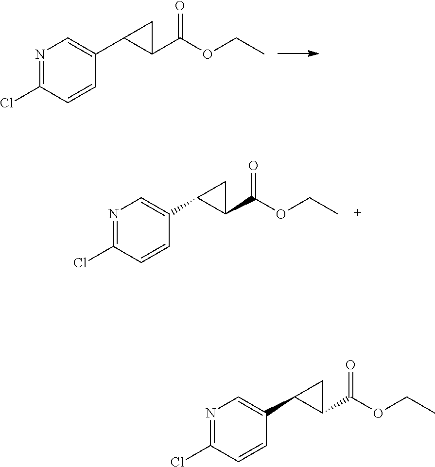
N1=C(Cl)C=CC(C2C(C(=O)OCC)C2)=C1.N1=C(Cl)C=CC(C2C(C(=O)OCC)C2)=C1.N1=C(Cl)C=CC(C2C(C(=O)OCC)C2)=C1
